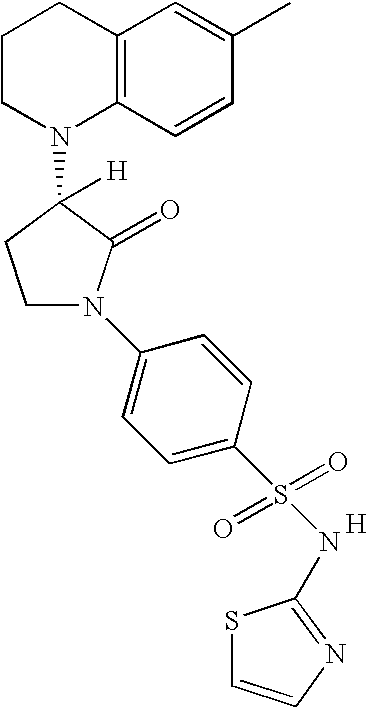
C1CN(C2([H])CCN(C3=CC=C(S(=O)(=O)NC4=NC=CS4)C=C3)C2=O)C2=C(C1)C=C(C)C=C2.[H]
